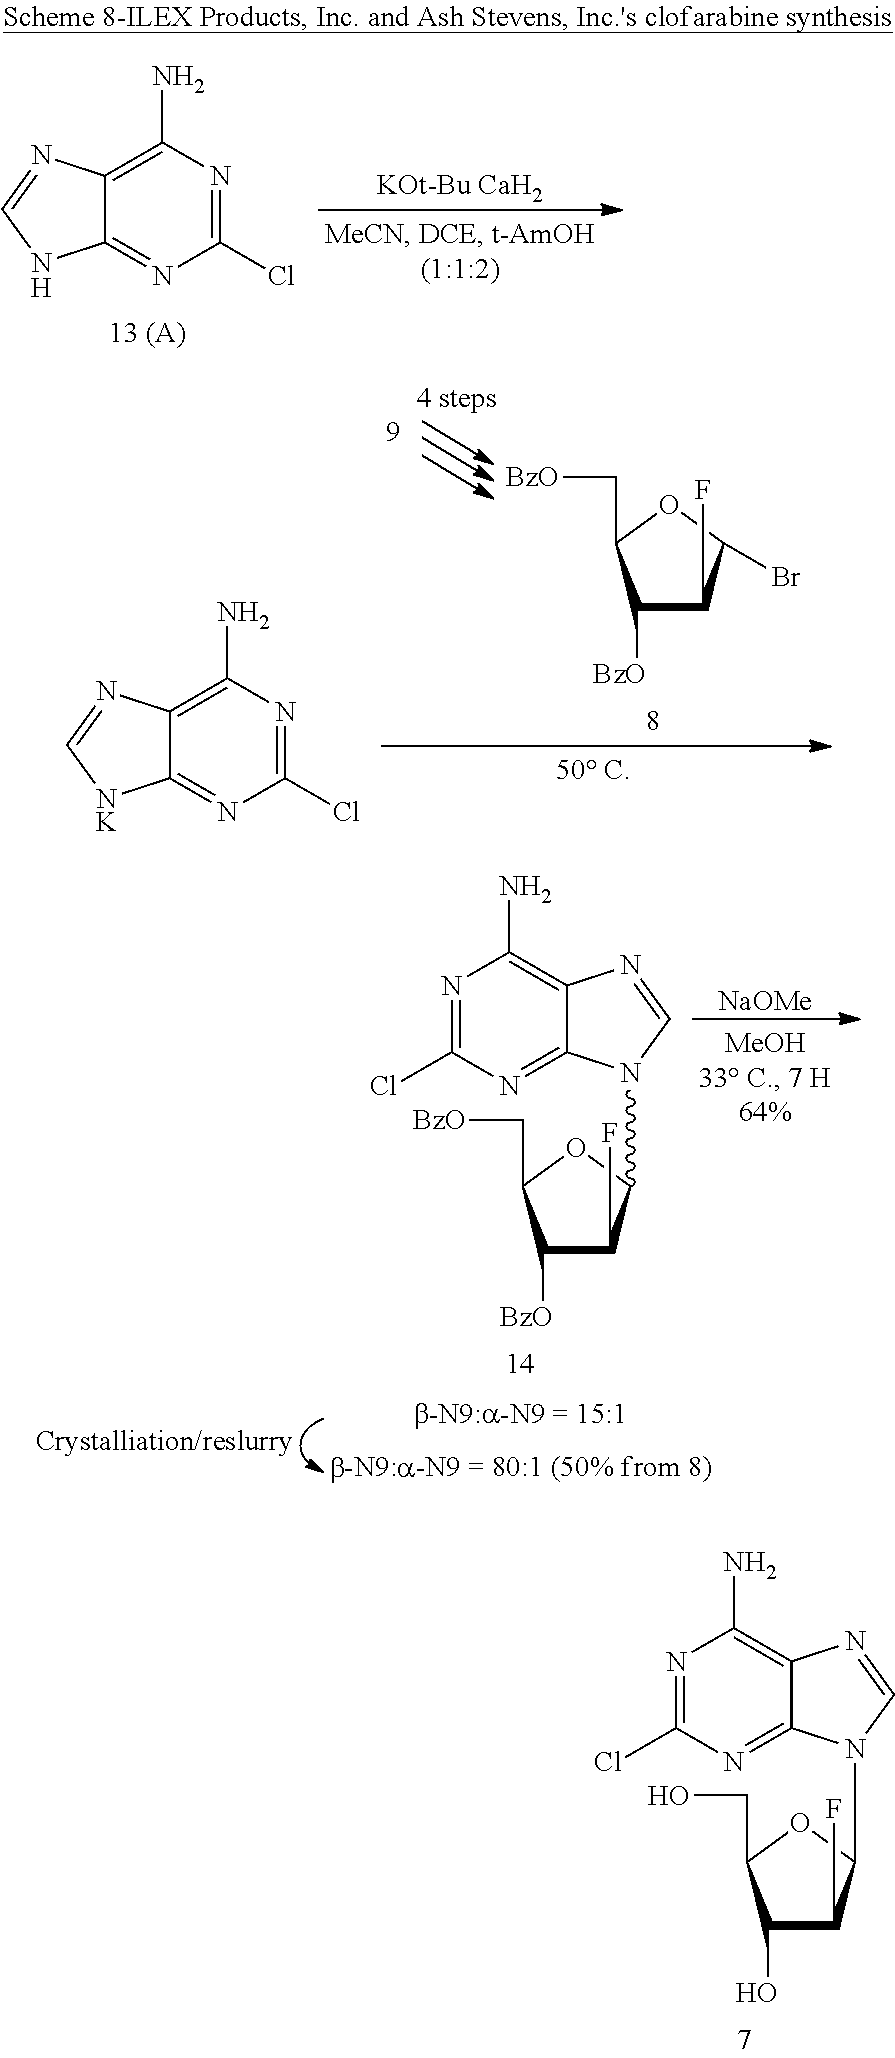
C1(O)C(F)C(N2C3=NC(Cl)=NC(N)=C3N=C2)OC1CO.C1(Cl)=NC(N)=C2C(=N1)NC=N2.[KOt-Bu CaH2].C1(Cl)=NC(N)=C2C(=N1)[NK]C=N2.C1([BzO])C(F)C(Br)OC1C[BzO].C1([BzO])C(F)C(N2C3=NC(Cl)=NC(N)=C3N=C2)OC1C[BzO].[NaOMe]
